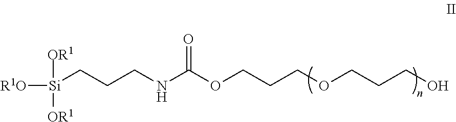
[OR1][Si]([OR1])(CCCNC(OCCCOCCCO)=O)[R1O]
